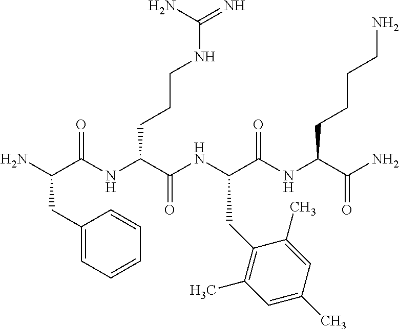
NC(C(NC(C(NC(C(NC(C(N)=O)CCCCN)=O)CC1=C(C)C=C(C)C=C1C)=O)CCCNC(=N)N)=O)CC1=CC=CC=C1
